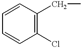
C1=CC(Cl)=C(CC)C=C1
